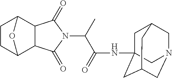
C12C3CCC(C1C(=O)N(C(C)C(NC14CC5CN(CC(C1)C5)C4)=O)C2=O)O3
